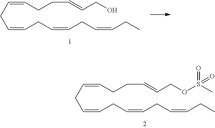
C(CC=CCC=CCC=CCC)=CCCC=CCO.C(CC=CCC=CCC=CCC)=CCCC=CCOS(C)(=O)=O
